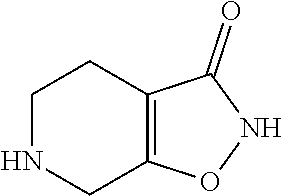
C1NCC2=C(C1)C(=O)NO2
